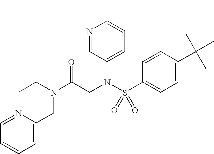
CCN(C(CN(S(C1=CC=C(C(C)(C)C)C=C1)(=O)=O)C1=CC=C(C)N=C1)=O)CC1=CC=CC=N1
